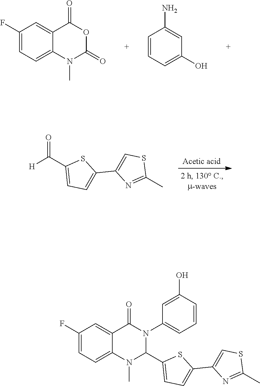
C1=C2C(=CC(F)=C1)C(=O)N(C1=CC=CC(O)=C1)C(C1=CC=C(C3=CSC(C)=N3)S1)N2C.[H]C(C1=CC=C(C2=CSC(C)=N2)S1)=O.C1=C2C(=CC(F)=C1)C(=O)OC(=O)N2C.C1(O)=CC=CC(N)=C1
